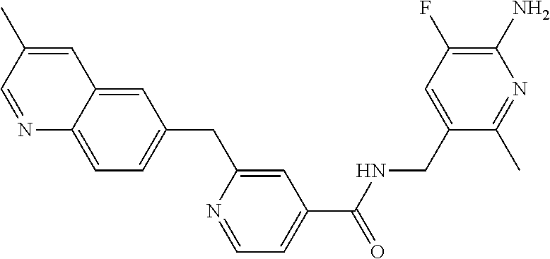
C12=CC(CC3=CC(C(NCC4=CC(F)=C(N)N=C4C)=O)=CC=N3)=CC=C1N=CC(C)=C2
